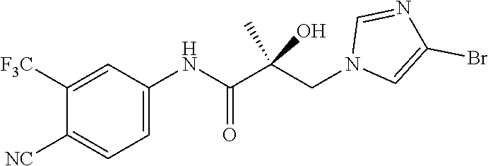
C1([F3C])=CC(NC(C(CN2C=C(Br)N=C2)(C)O)=O)=CC=C1[NC]
